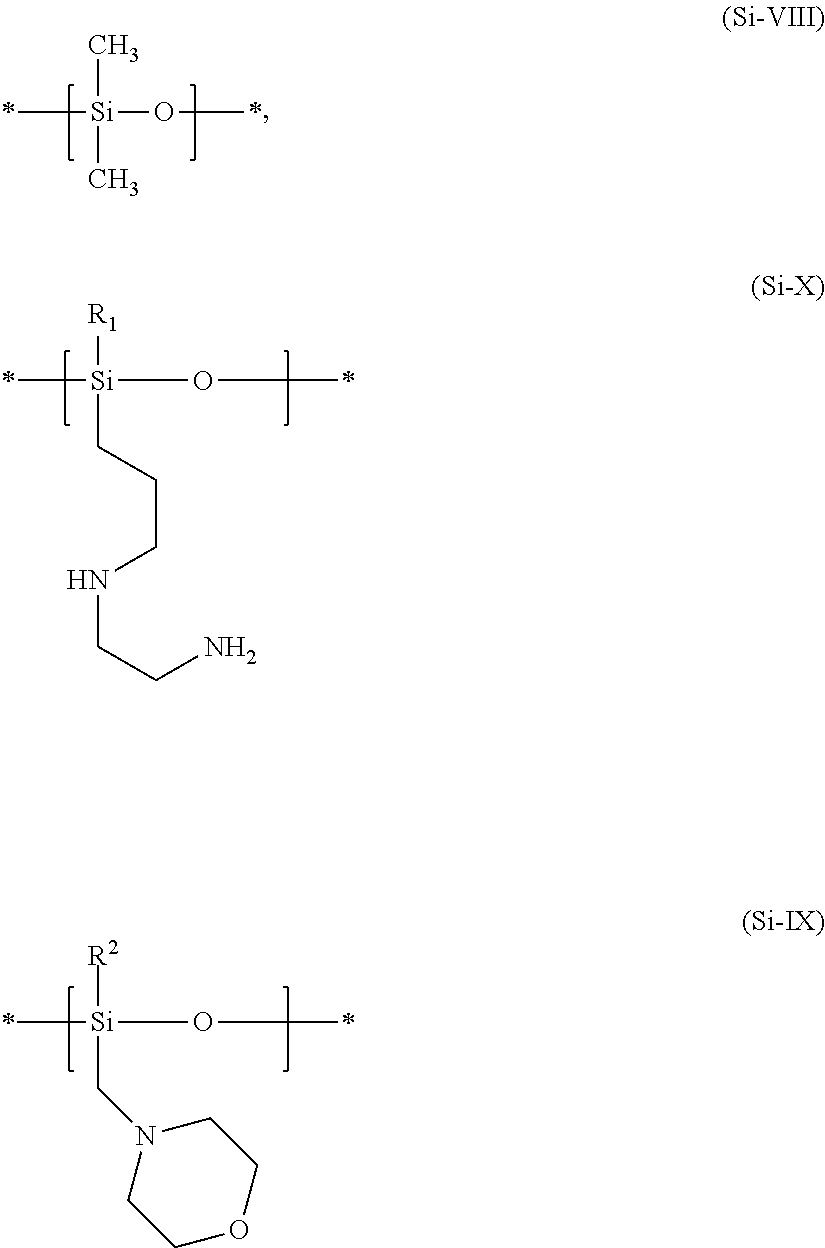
C[Si](C)(O*)*.[R2][Si](CN1CCOCC1)(O*)*.[R1][Si](CCCNCCN)(O*)*
